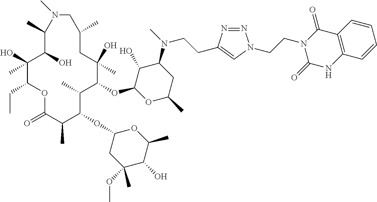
C1(O)C(OC2C(C)C(OC3CC(OC)(C)C(O)C(C)O3)C(C)C(=O)OC(CC)C(O)(C)C(O)C(C)N(C)CC(C)CC2(O)C)OC(C)CC1N(C)CCC1=CN(CCN2C(=O)NC3=C(C2=O)C=CC=C3)N=N1
